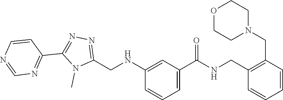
N1(C)C(CNC2=CC(C(=O)NCC3=C(CN4CCOCC4)C=CC=C3)=CC=C2)=NN=C1C1=NC=NC=C1
